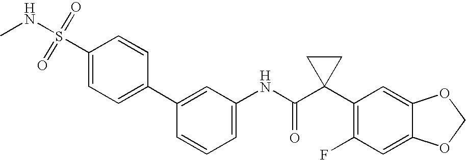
C1(C2=CC(NC(C3(C4=C(F)C=C5C(=C4)OCO5)CC3)=O)=CC=C2)=CC=C(S(=O)(=O)NC)C=C1
